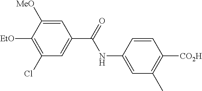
C1=C(NC(=O)C2=CC(Cl)=C([EtO])C([MeO])=C2)C=CC([CO2H])=C1C
